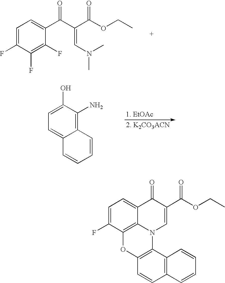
C1=C(F)C(F)=C(F)C(C(C(=CN(C)C)C(OCC)=O)=O)=C1.C1=C2C(=C(N)C(O)=C1)C=CC=C2.C1=C(F)C2=C3C(=C1)C(=O)C(C(OCC)=O)=CN3C1=C(O2)C=CC2=C1C=CC=C2
